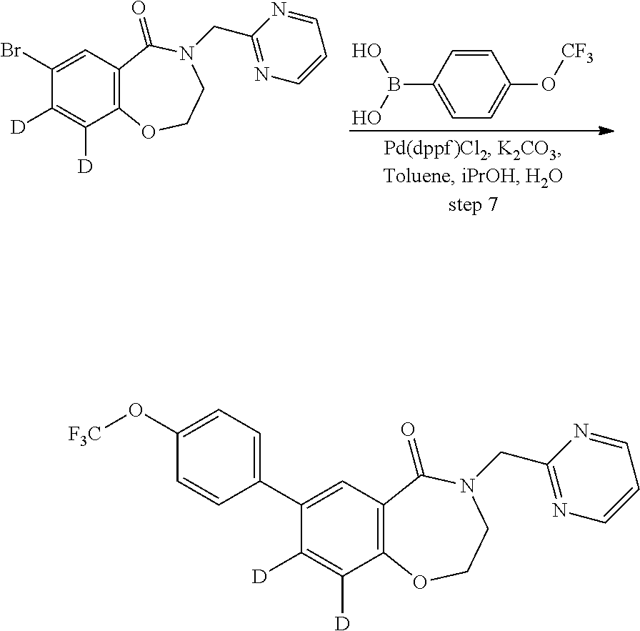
OB(C1=CC=C(O[CF3])C=C1)O.C1(Br)=CC2=C(OCCN(CC3=NC=CC=N3)C2=O)C([D])=C1[D].C1(C2=CC=C(O[F3C])C=C2)=CC2=C(C([D])=C1[D])OCCN(CC1=NC=CC=N1)C2=O
